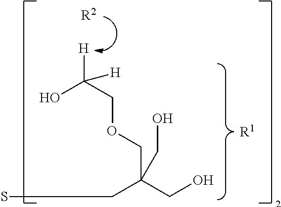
[R1].[R2].OC(COCC(CO)(CS)CO)([H])[H]
